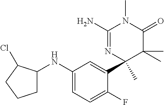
C1(NC2CCCC2Cl)=CC=C(F)C(C2(C)N=C(N)N(C)C(=O)C2(C)C)=C1
